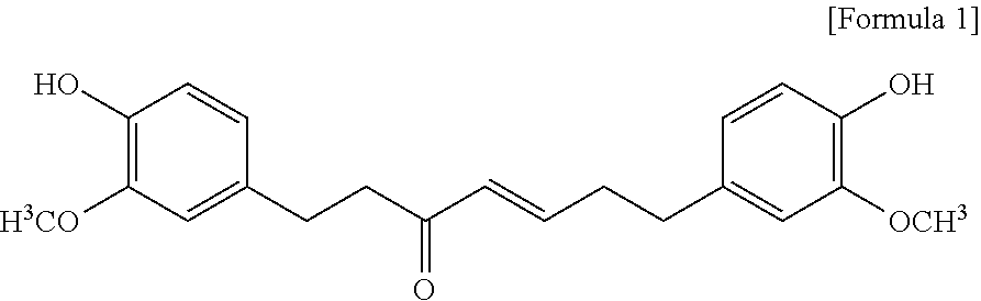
C1(O)=C([H3CO])C=C(CCC(C=CCCC2=CC([OCH3])=C(O)C=C2)=O)C=C1
